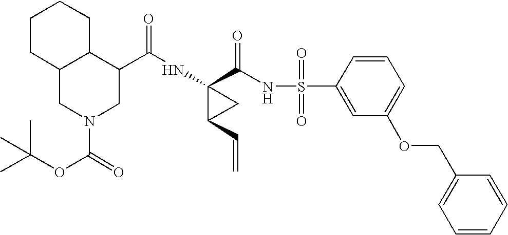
N(C1(C(NS(C2=CC(OCC3=CC=CC=C3)=CC=C2)(=O)=O)=O)C(C=C)C1)C(=O)C1C2C(CN(C(=O)OC(C)(C)C)C1)CCCC2
